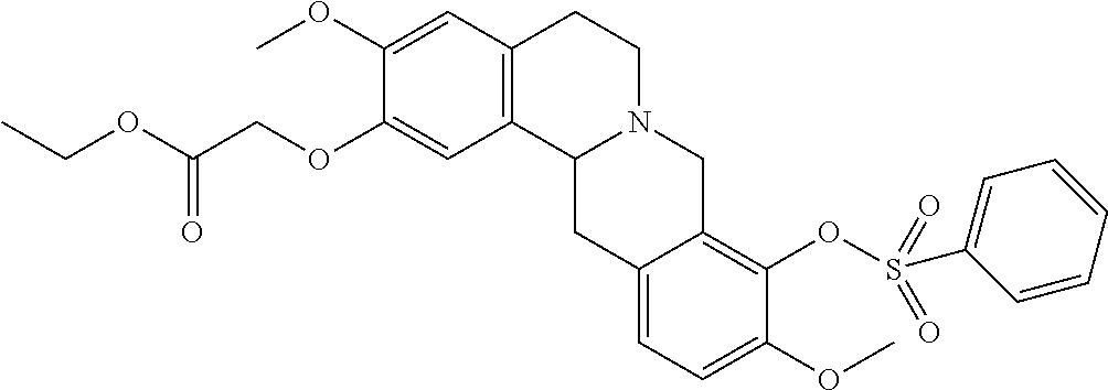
C1(OCC(OCC)=O)=CC2=C(C=C1OC)CCN1C2CC2=CC=C(OC)C(OS(=O)(=O)C3=CC=CC=C3)=C2C1
